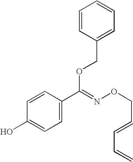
O(CC=CC=C)N=C(C1=CC=C(O)C=C1)OCC1=CC=CC=C1
